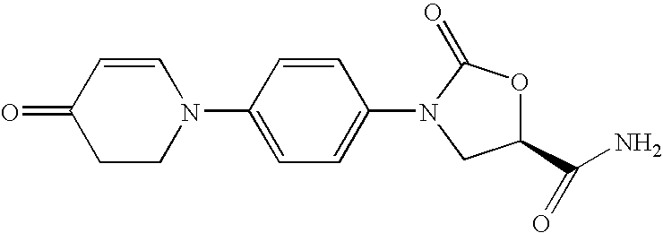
C1(=O)CCN(C2=CC=C(N3C(=O)OC(C(N)=O)C3)C=C2)C=C1
